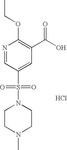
N1=CC(S(=O)(=O)N2CCN(C)CC2)=CC(C(O)=O)=C1OCC.Cl
